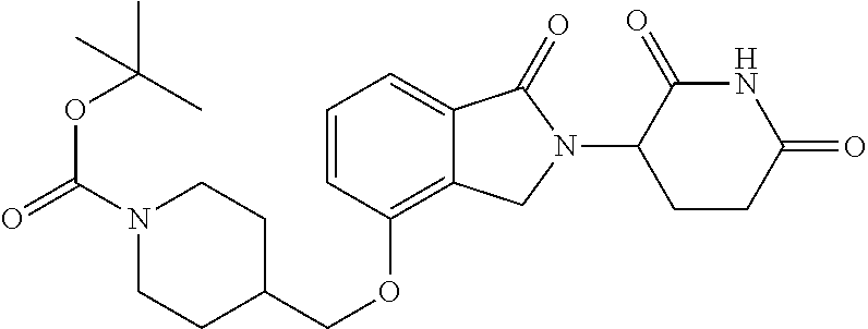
O(C1=C2C(=CC=C1)C(=O)N(C1C(=O)NC(=O)CC1)C2)CC1CCN(C(OC(C)(C)C)=O)CC1
